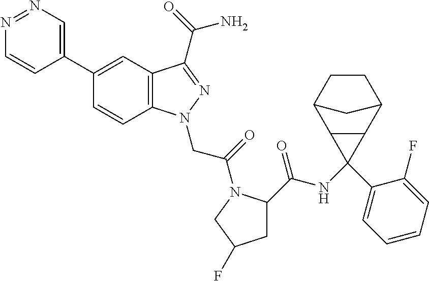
N1=NC=C(C2=CC3=C(C=C2)N(CC(=O)N2C(C(=O)NC4(C5=CC=CC=C5F)C5C4C4CCC5C4)CC(F)C2)N=C3C(=O)N)C=C1
